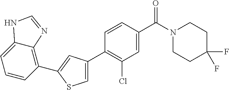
C1(C2=C(Cl)C=C(C(N3CCC(F)(F)CC3)=O)C=C2)=CSC(C2=C3C(=CC=C2)NC=N3)=C1
